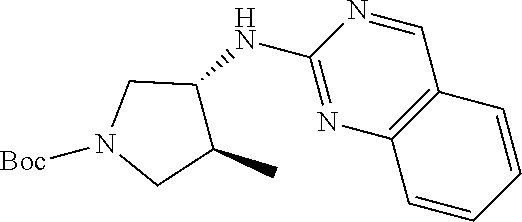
N(C1=NC2=C(C=N1)C=CC=C2)C1C(C)CN([Boc])C1
